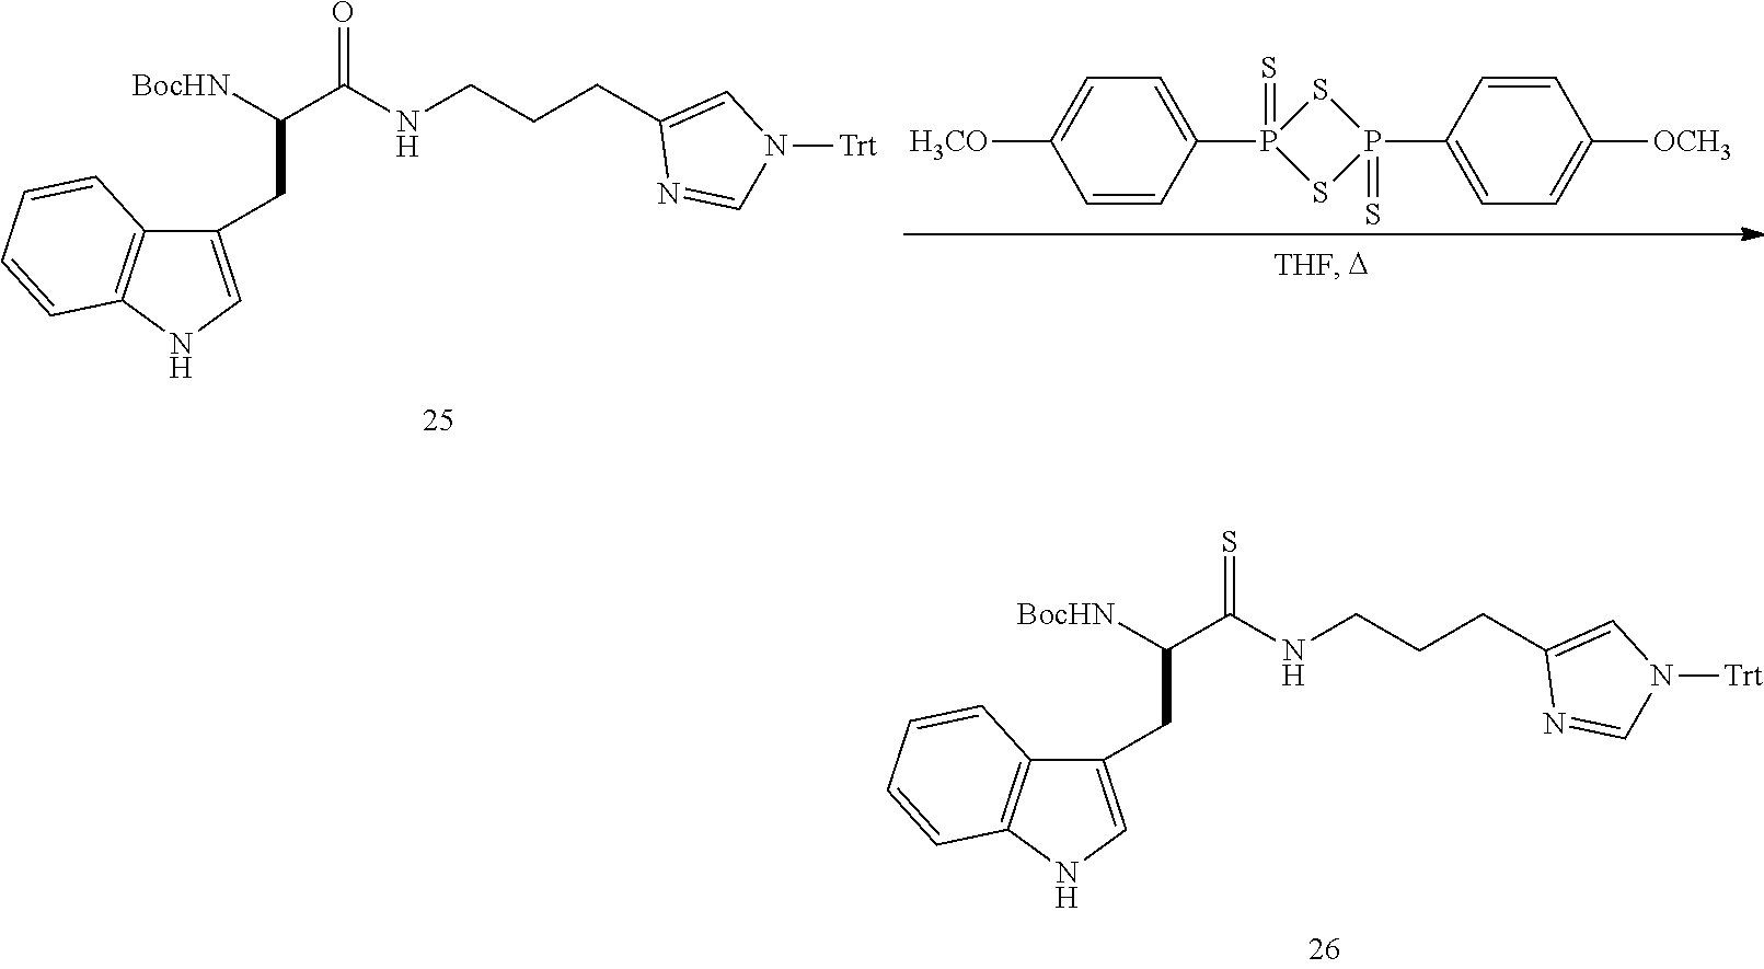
[BocHN]C(C(NCCCC1=CN([Trt])C=N1)=S)CC1=CNC2=C1C=CC=C2.C1=C(P2(=S)SP(C3=CC=C([OCH3])C=C3)(=S)S2)C=CC([H3CO])=C1.[BocHN]C(C(NCCCC1=CN([Trt])C=N1)=O)CC1=CNC2=C1C=CC=C2
